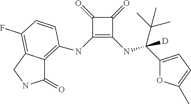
C1(NC2=C3C(=O)NCC3=C(F)C=C2)=C(NC(C(C)(C)C)(C2=CC=C(C)O2)[D])C(=O)C1=O
